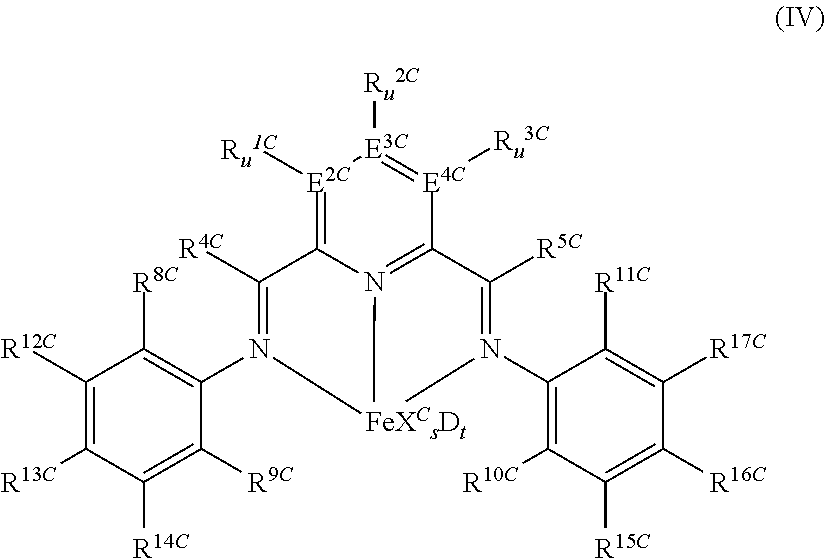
[E2C]1([Ru1C])=C2N3=C([E4C]([Ru3C])=[E3C]1[Ru2C])C([R5C])=N(C1=C([R10C])C([R15C])=C([R16C])C([R17C])=C1[R11C])[FeXCsDt]3N(C1=C([R8C])C([R12C])=C([R13C])C([R14C])=C1[R9C])=C2[R4C]
